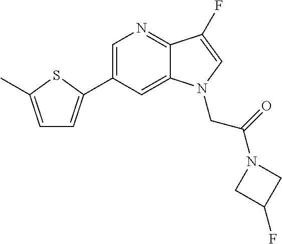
C1=C(C2=CC=C(C)S2)C=C2C(=N1)C(F)=CN2CC(N1CC(F)C1)=O
